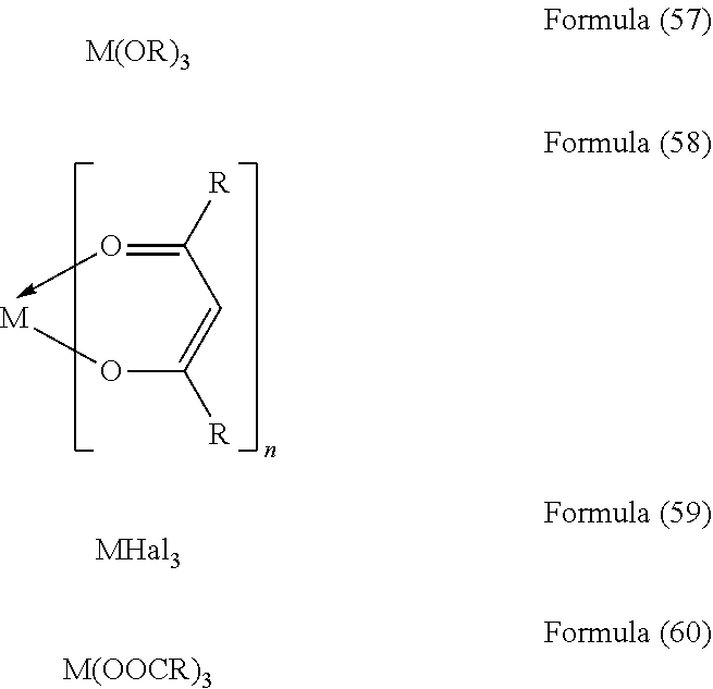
C(=O->C)(C=C(O[M])[R])[R].[M(OR)3]
